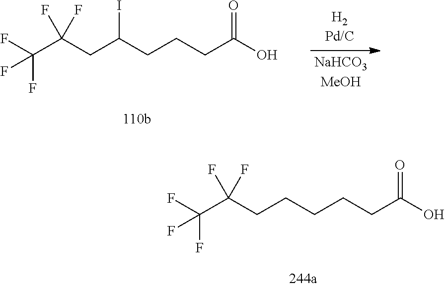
C(CC(CCCC(O)=O)I)(C(F)(F)F)(F)F.C(CCCCCC(O)=O)(C(F)(F)F)(F)F
